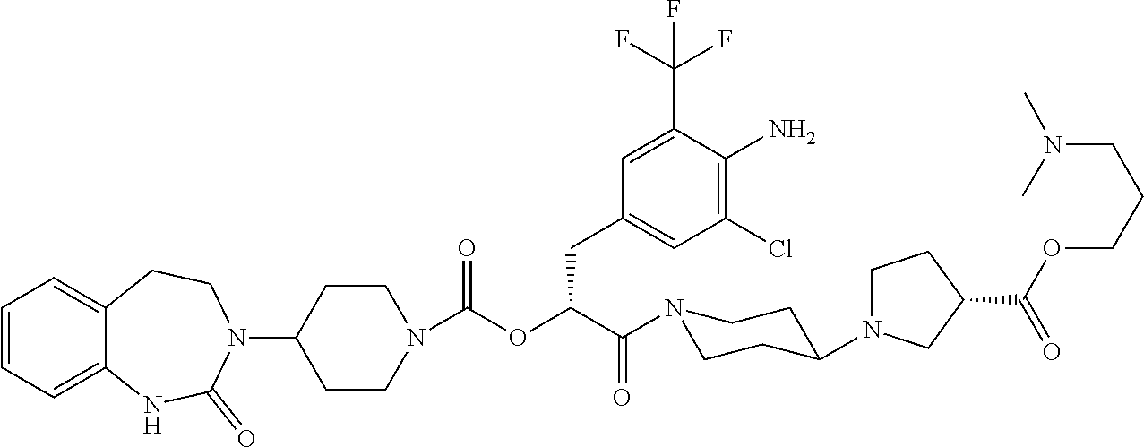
C1=CC=C2C(=C1)CCN(C1CCN(C(OC(C(N3CCC(N4CCC(C(OCCCN(C)C)=O)C4)CC3)=O)CC3=CC(Cl)=C(N)C(C(F)(F)F)=C3)=O)CC1)C(=O)N2
